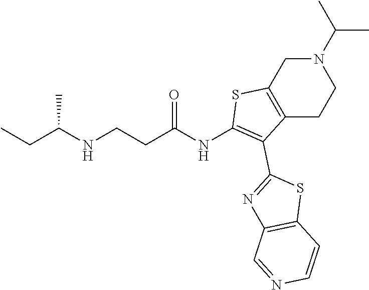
N1(C(C)C)CC2=C(CC1)C(C1=NC3=C(S1)C=CN=C3)=C(NC(=O)CCNC(C)CC)S2
